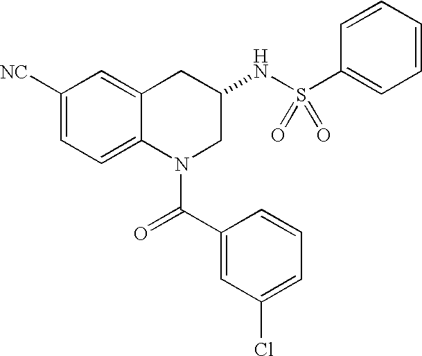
C1([NC])=CC=C2C(=C1)CC(NS(=O)(=O)C1=CC=CC=C1)CN2C(C1=CC(Cl)=CC=C1)=O
